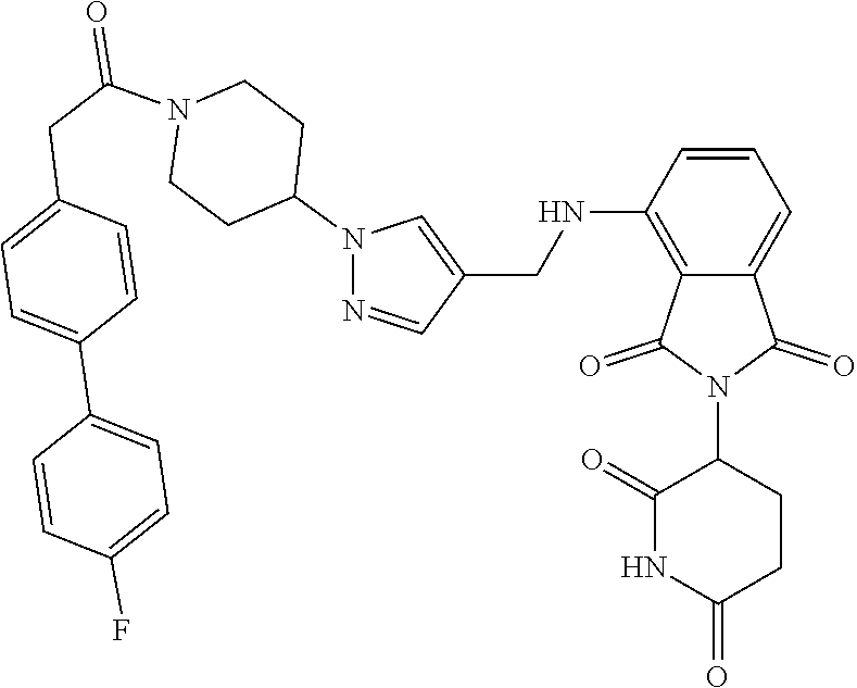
C12=C(NCC3=CN(C4CCN(C(CC5=CC=C(C6=CC=C(F)C=C6)C=C5)=O)CC4)N=C3)C=CC=C1C(=O)N(C1C(=O)NC(=O)CC1)C2=O
